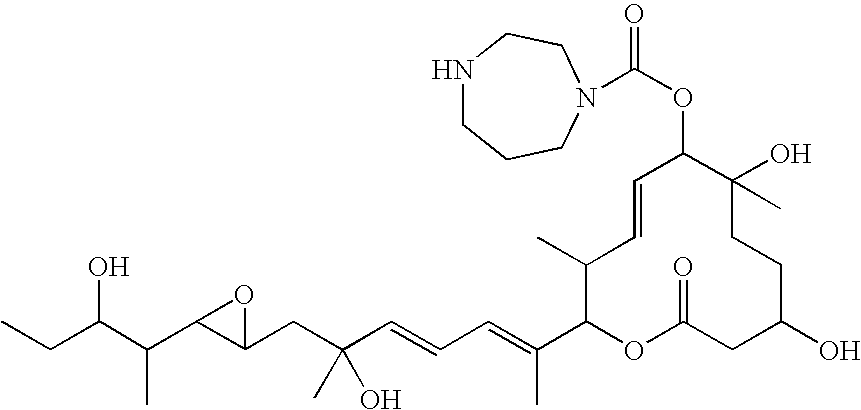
OC(C(C)C1C(CC(O)(C)C=CC=C(C)C2OC(=O)CC(O)CCC(C)(O)C(OC(=O)N3CCCNCC3)C=CC2C)O1)CC
